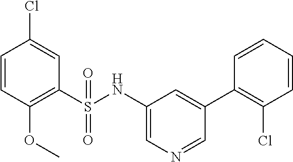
C1=CC(OC)=C(S(NC2=CN=CC(C3=C(Cl)C=CC=C3)=C2)(=O)=O)C=C1Cl
